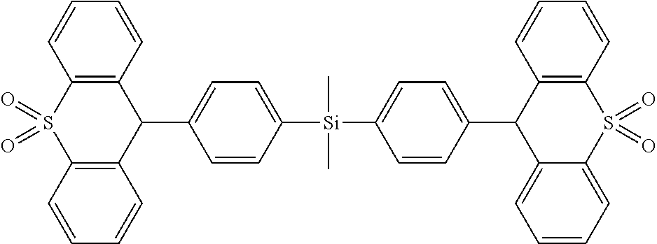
C12=C(C=CC=C1)C(C1=CC=C([Si](C)(C)C3=CC=C(C4C5=C(C=CC=C5)S(=O)(=O)C5=CC=CC=C54)C=C3)C=C1)C1=C(S2(=O)=O)C=CC=C1
